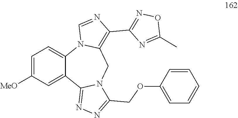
C1=C([MeO])C=C2C(=C1)N1C(=C(C3=NOC(C)=N3)N=C1)CN1C2=NN=C1COC1=CC=CC=C1
